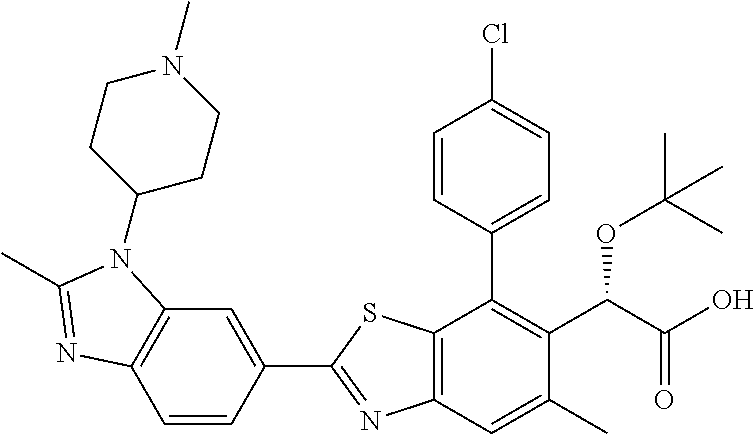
C1=CC(C2=C(C(OC(C)(C)C)C(=O)O)C(C)=CC3=C2SC(C2=CC4=C(C=C2)N=C(C)N4C2CCN(C)CC2)=N3)=CC=C1Cl
